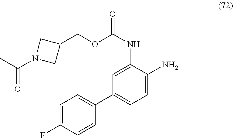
C1=CC(F)=CC=C1C1=CC=C(N)C(NC(=O)OCC2CN(C(C)=O)C2)=C1
